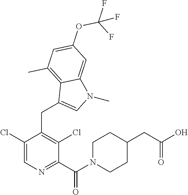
C1(C(N2CCC(CC(=O)O)CC2)=O)=NC=C(Cl)C(CC2=CN(C)C3=CC(OC(F)(F)F)=CC(C)=C32)=C1Cl
